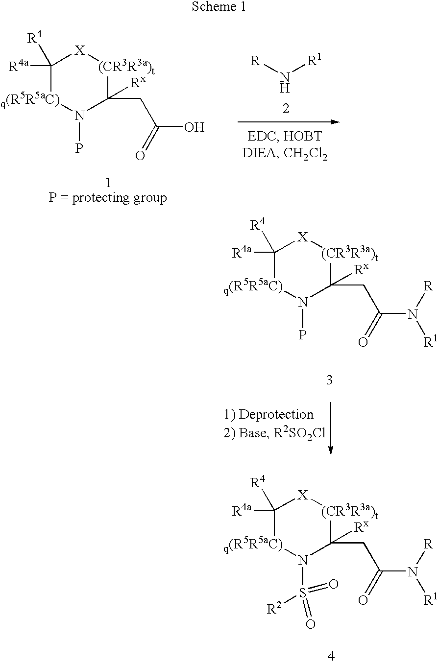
C1([R4a])([R4])[q(R5R5aC)]N(P)C(CC(O)=O)([Rx])[(CR3R3a)t][X]1.N([R])[R1].C1([R4a])([R4])[q(R5R5aC)]N(P)C(CC(N([R])[R1])=O)([Rx])[(CR3R3a)t][X]1.C1([R4a])([R4])[q(R5R5aC)]N(S(=O)(=O)[R2])C(CC(N([R])[R1])=O)([Rx])[(CR3R3a)t][X]1
